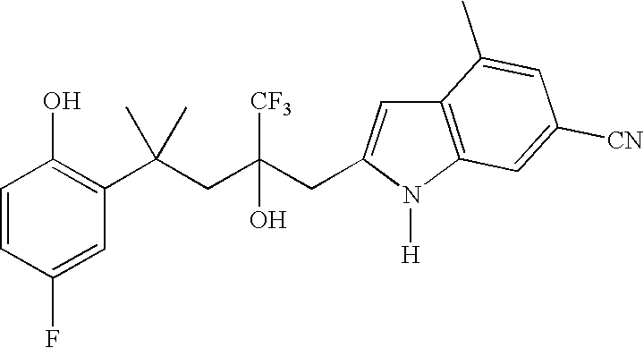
C1=CC(F)=CC(C(CC(CC2=CC3=C(N2[H])C=C([CN])C=C3C)([CF3])O)(C)C)=C1O
